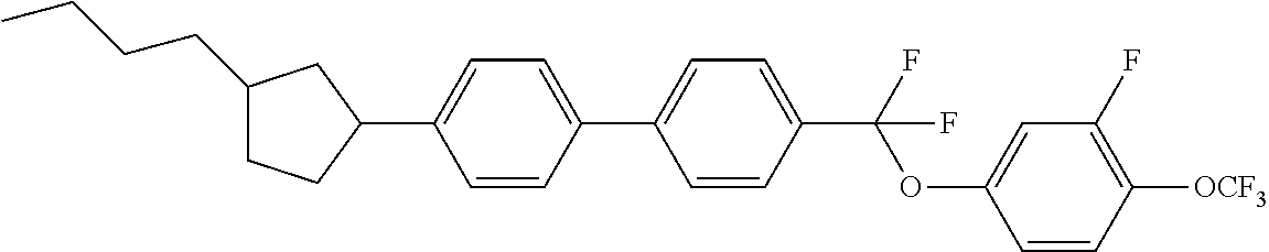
C1(CCCC)CCC(C2=CC=C(C3=CC=C(C(OC4=CC(F)=C([OCF3])C=C4)(F)F)C=C3)C=C2)C1
